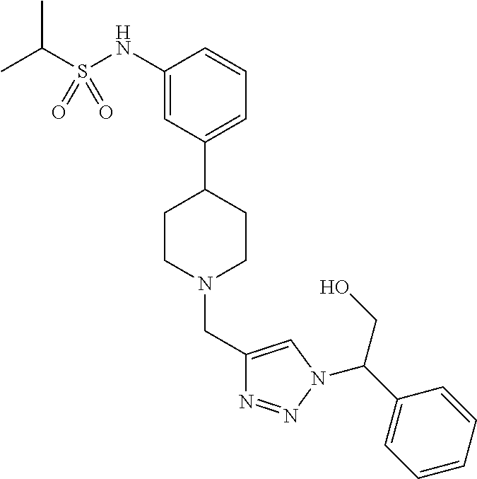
C1(NS(C(C)C)(=O)=O)=CC(C2CCN(CC3=CN(C(CO)C4=CC=CC=C4)N=N3)CC2)=CC=C1
